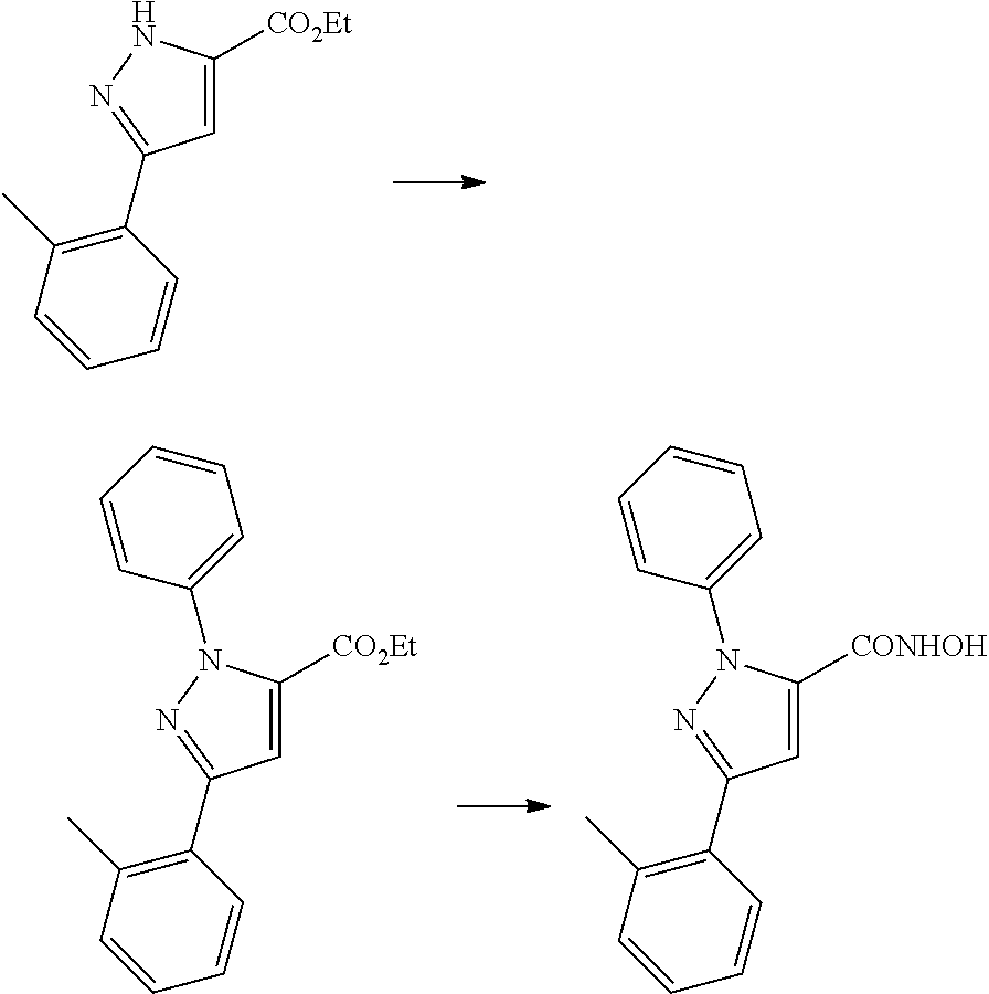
C1=C([CO2Et])NN=C1C1=C(C)C=CC=C1.C1=C([CONHOH])N(C2=CC=CC=C2)N=C1C1=C(C)C=CC=C1.C1=C([CO2Et])N(C2=CC=CC=C2)N=C1C1=C(C)C=CC=C1
